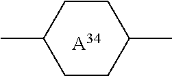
[A34].CC1CCC(C)CC1
